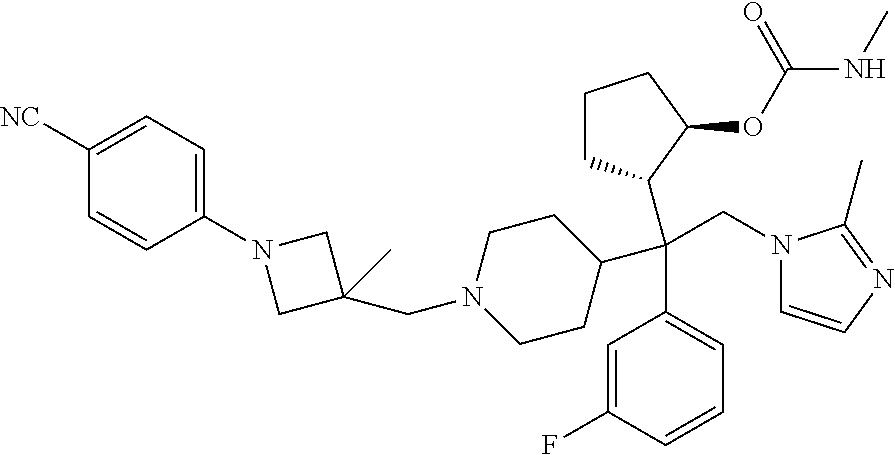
C1([NC])=CC=C(N2CC(CN3CCC(C(C4=CC=CC(F)=C4)(CN4C=CN=C4C)C4CCCC4OC(NC)=O)CC3)(C)C2)C=C1
